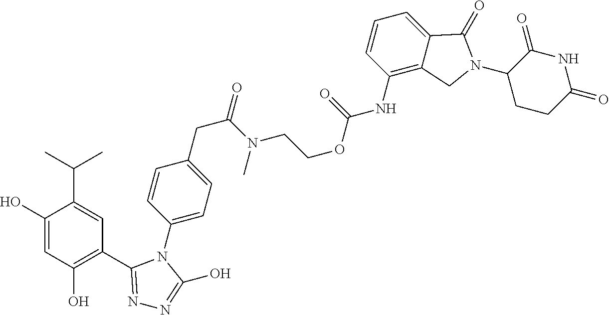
C1(O)=CC(O)=C(C2=NN=C(O)N2C2=CC=C(CC(=O)N(CCOC(NC3=C4C(=CC=C3)C(=O)N(C3CCC(=O)NC3=O)C4)=O)C)C=C2)C=C1C(C)C
